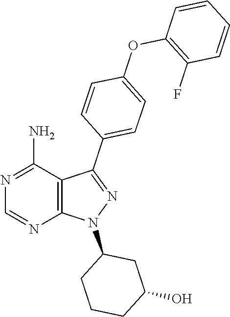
C1(C2=CC=C(OC3=C(F)C=CC=C3)C=C2)=NN(C2CCCC(O)C2)C2=C1C(N)=NC=N2
